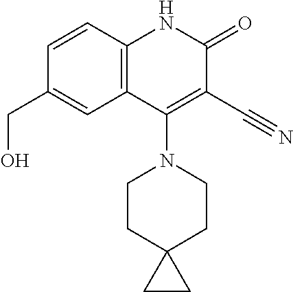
C1=CC2=C(C=C1CO)C(N1CCC3(CC1)CC3)=C(C#N)C(=O)N2
